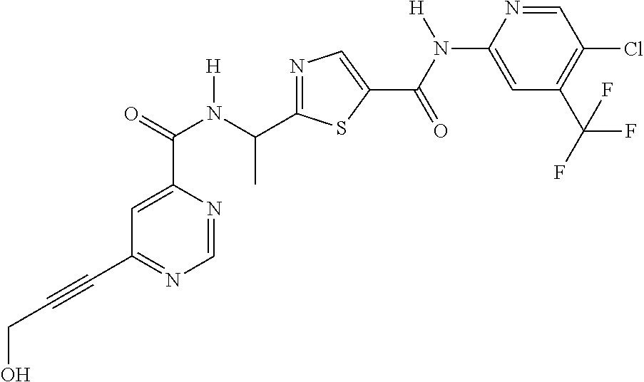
C(C1=NC=NC(C(=O)N(C(C2=NC=C(C(N([H])C3=CC(C(F)(F)F)=C(Cl)C=N3)=O)S2)C)[H])=C1)#CCO
